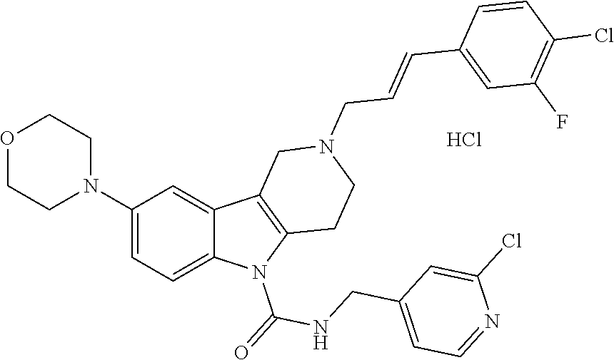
C1(N2CCOCC2)=CC=C2C(=C1)C1=C(N2C(=O)NCC2=CC=NC(Cl)=C2)CCN(CC=CC2=CC(F)=C(Cl)C=C2)C1.Cl
